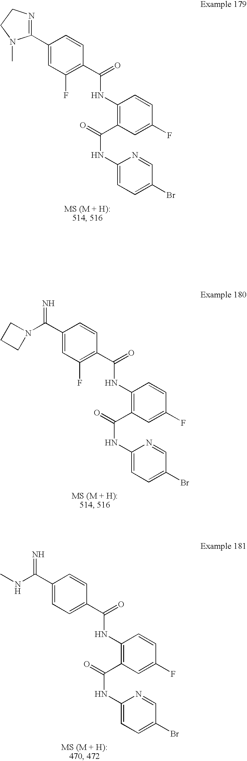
C1(C2=NCCN2C)=CC(F)=C(C(=O)NC2=C(C(=O)NC3=CC=C(Br)C=N3)C=C(F)C=C2)C=C1.N1(C(C2=CC(F)=C(C(=O)NC3=C(C(=O)NC4=CC=C(Br)C=N4)C=C(F)C=C3)C=C2)=N)CCC1.C1(C(NC)=N)=CC=C(C(=O)NC2=C(C(=O)NC3=CC=C(Br)C=N3)C=C(F)C=C2)C=C1
